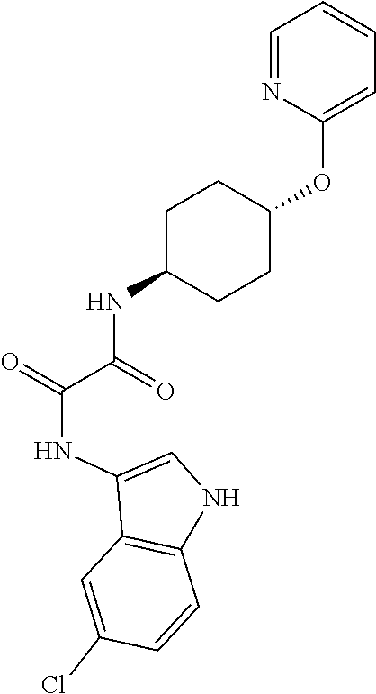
C(=O)(C(NC1CCC(OC2=CC=CC=N2)CC1)=O)NC1=CNC2=C1C=C(Cl)C=C2
